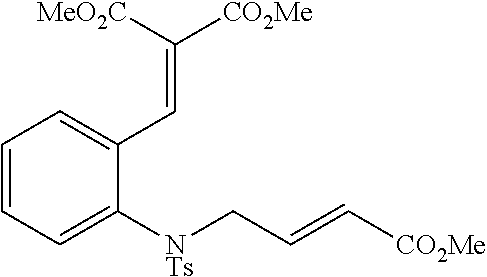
C1=CC=C([NTs]CC=C[CO2Me])C(C=C([MeO2C])[CO2Me])=C1
